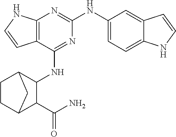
C12=C(N=C(NC3=CC=C4C(=C3)C=CN4)N=C1NC1C3CCC(C1C(N)=O)C3)NC=C2
